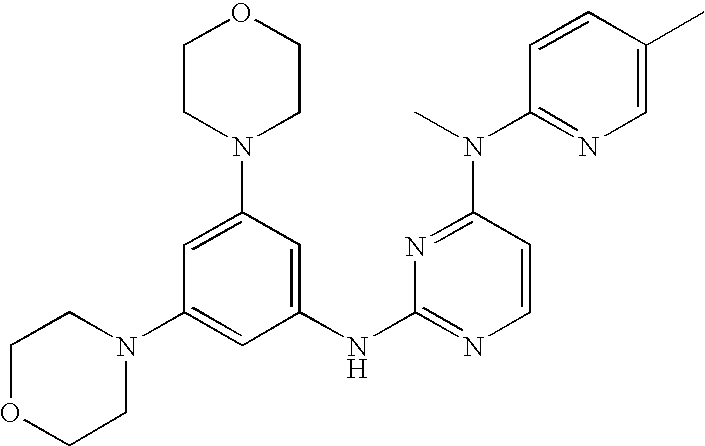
C1(NC2=NC=CC(N(C)C3=NC=C(C)C=C3)=N2)=CC(N2CCOCC2)=CC(N2CCOCC2)=C1
